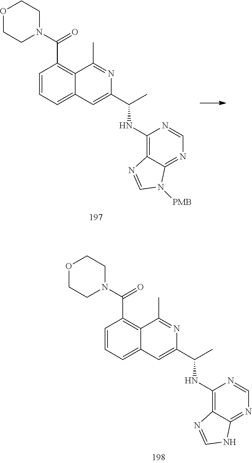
C1=CC=C2C(=C1C(=O)N1CCOCC1)C(C)=NC(C(C)NC1=C3C(=NC=N1)N([PMB])C=N3)=C2.C1=CC=C2C(=C1C(=O)N1CCOCC1)C(C)=NC(C(C)NC1=C3C(=NC=N1)NC=N3)=C2
